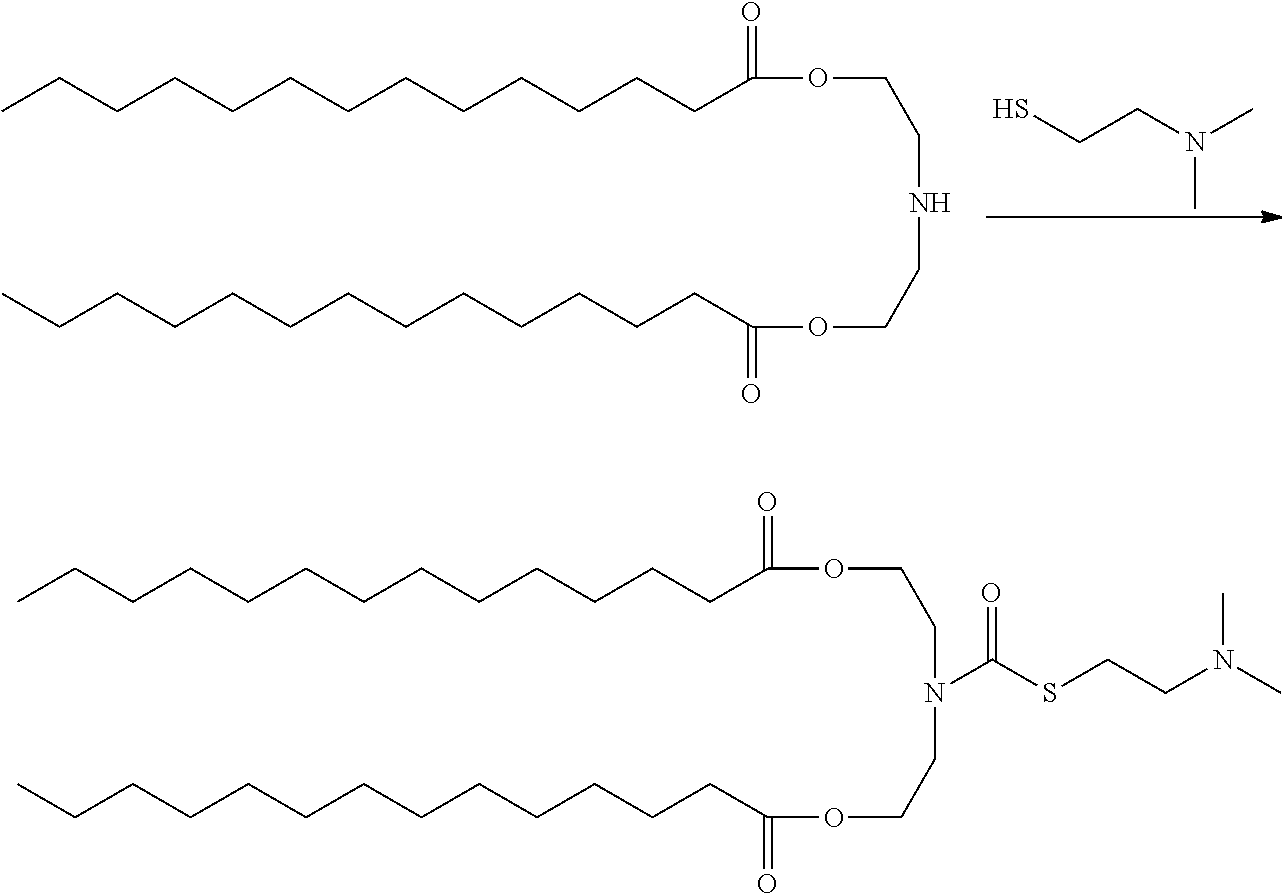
CCCCCCCCCCCCCC(OCCNCCOC(CCCCCCCCCCCCC)=O)=O.SCCN(C)C.CCCCCCCCCCCCCC(OCCN(CCOC(CCCCCCCCCCCCC)=O)C(SCCN(C)C)=O)=O
